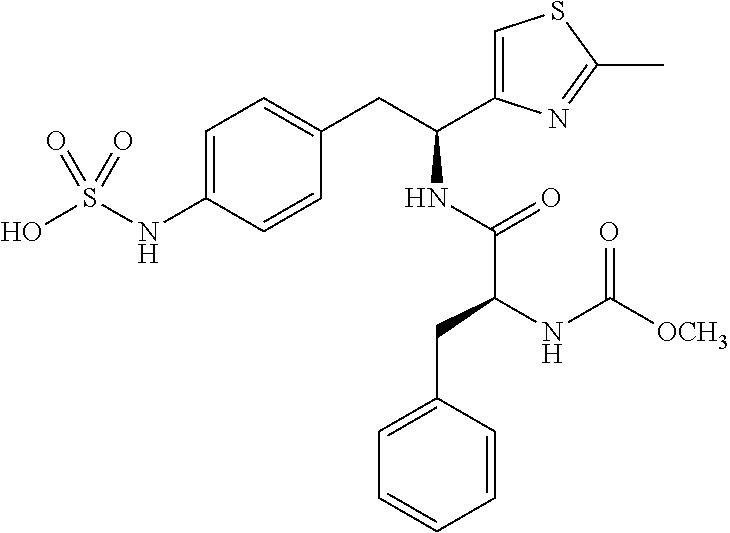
OS(NC1=CC=C(CC(C2=CSC(C)=N2)NC(C(NC([OCH3])=O)CC2=CC=CC=C2)=O)C=C1)(=O)=O
